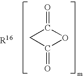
O=C1CC(=O)O1
